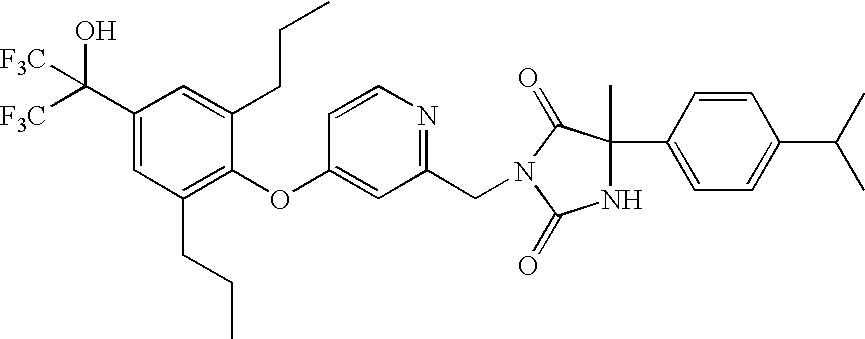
C1(C([F3C])(O)[F3C])=CC(CCC)=C(OC2=CC(CN3C(=O)C(C4=CC=C(C(C)C)C=C4)(C)NC3=O)=NC=C2)C(CCC)=C1
